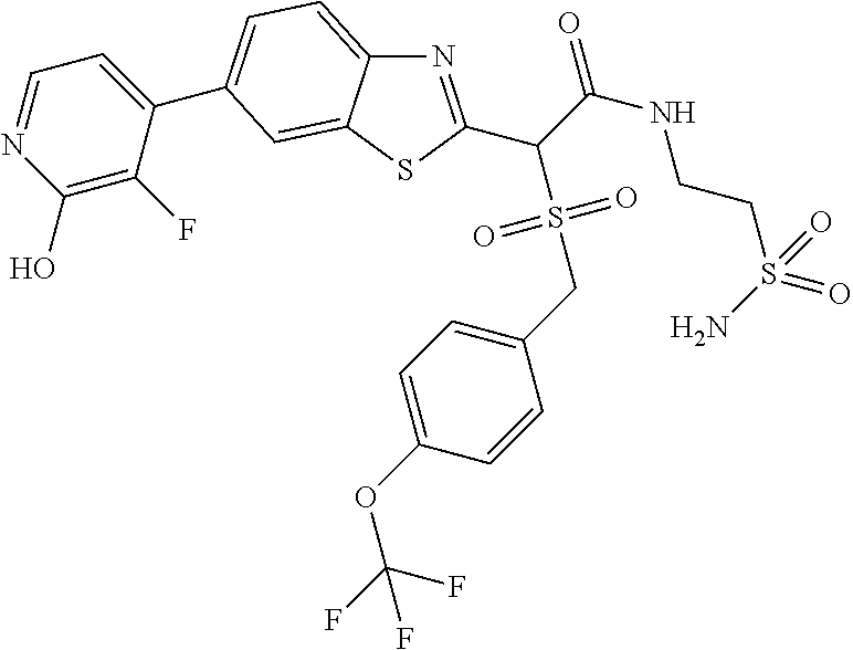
N1=C(C(C(NCCS(=O)(N)=O)=O)S(=O)(=O)CC2=CC=C(OC(F)(F)F)C=C2)SC2=CC(C3=CC=NC(O)=C3F)=CC=C12
